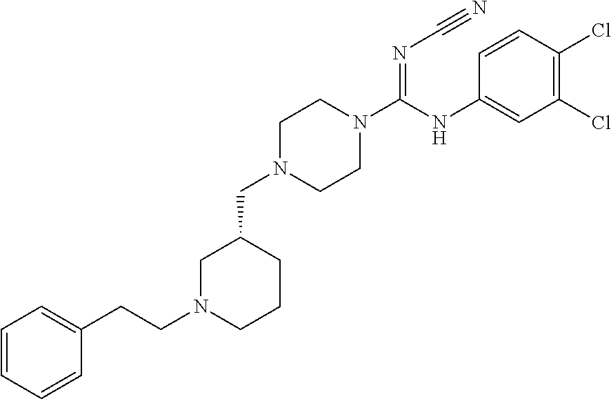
C(C1CN(CCC2=CC=CC=C2)CCC1)N1CCN(C(NC2=CC(Cl)=C(Cl)C=C2)=NC#N)CC1
